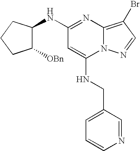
C1(NC2C([OBn])CCC2)=NC2=C(Br)C=NN2C(NCC2=CC=CN=C2)=C1
